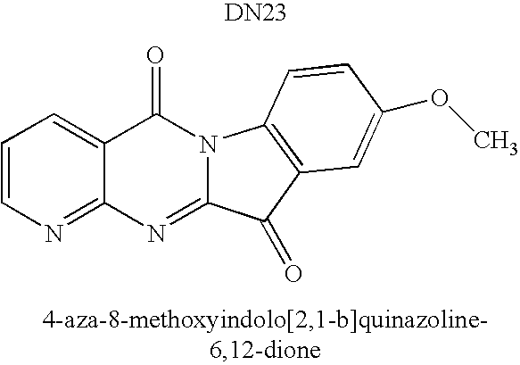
N1=C2C(=CC=C1)C(=O)N1C(=N2)C(=O)C2=C1C=CC(OC)=C2.[DN23]
